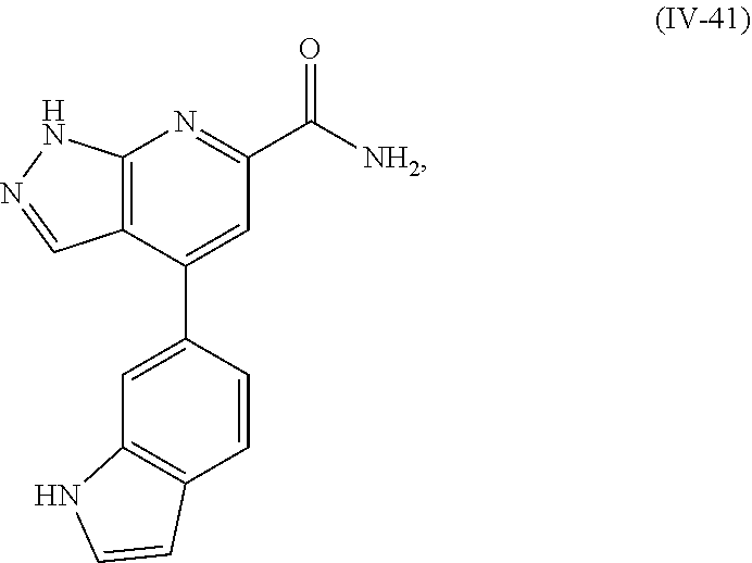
C12=C(C(C3=CC4=C(C=C3)C=CN4)=CC(C([NH2])=O)=N1)C=NN2
